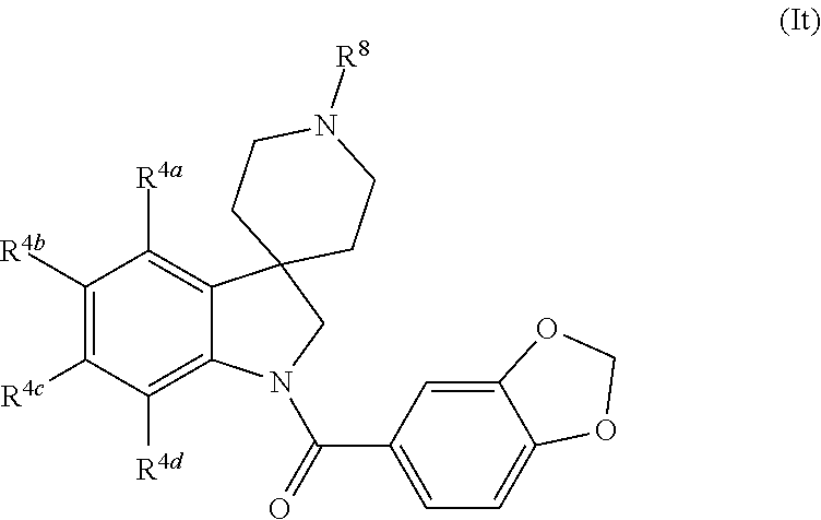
C1([R4b])=C([R4c])C([R4d])=C2C(=C1[R4a])C1(CN2C(=O)C2=CC=C3C(=C2)OCO3)CCN([R8])CC1
